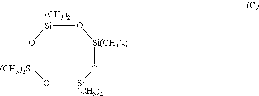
O1[Si(CH3)2]O[Si(CH3)2]O[Si]O[(CH3)2Si]1.[(CH3)2]
